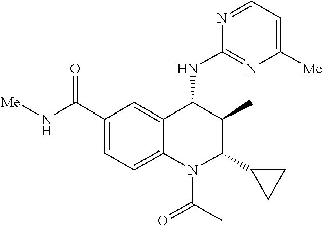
C12=CC(C(N[Me])=O)=CC=C1N(C(C)=O)C(C1CC1)C(C)C2NC1=NC([Me])=CC=N1
